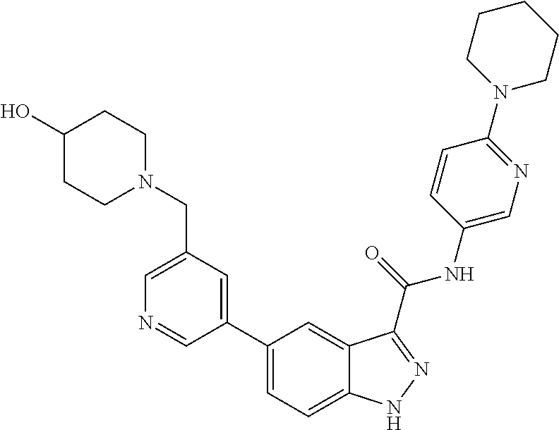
C1(CN2CCC(O)CC2)=CN=CC(C2=CC=C3C(=C2)C(C(NC2=CN=C(N4CCCCC4)C=C2)=O)=NN3)=C1
